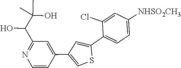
C1(C(O)C(C)(C)O)=NC=CC(C2=CSC(C3=CC=C([NHSO2CH3])C=C3Cl)=C2)=C1
